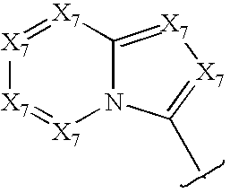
[X7]1=[X7]C2=[X7][X7]=C(C)N2[X7]=[X7]1
